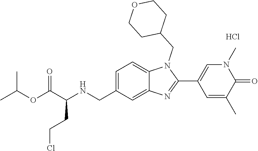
Cl.C1=C(CNC(C(OC(C)C)=O)CCCl)C=C2C(=C1)N(CC1CCOCC1)C(C1=CN(C)C(=O)C(C)=C1)=N2
